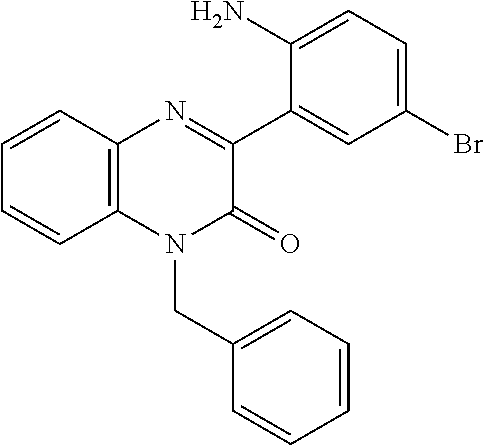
N1=C(C2=CC(Br)=CC=C2N)C(=O)N(CC2=CC=CC=C2)C2=C1C=CC=C2
